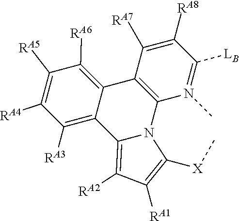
C12=C(C3=C([RA6])C([RA5])=C([RA4])C([RA3])=C3C3=C([RA2])C([RA1])=C([X]C)N13)C([RA7])=C([RA8])C([LB])=N2C
